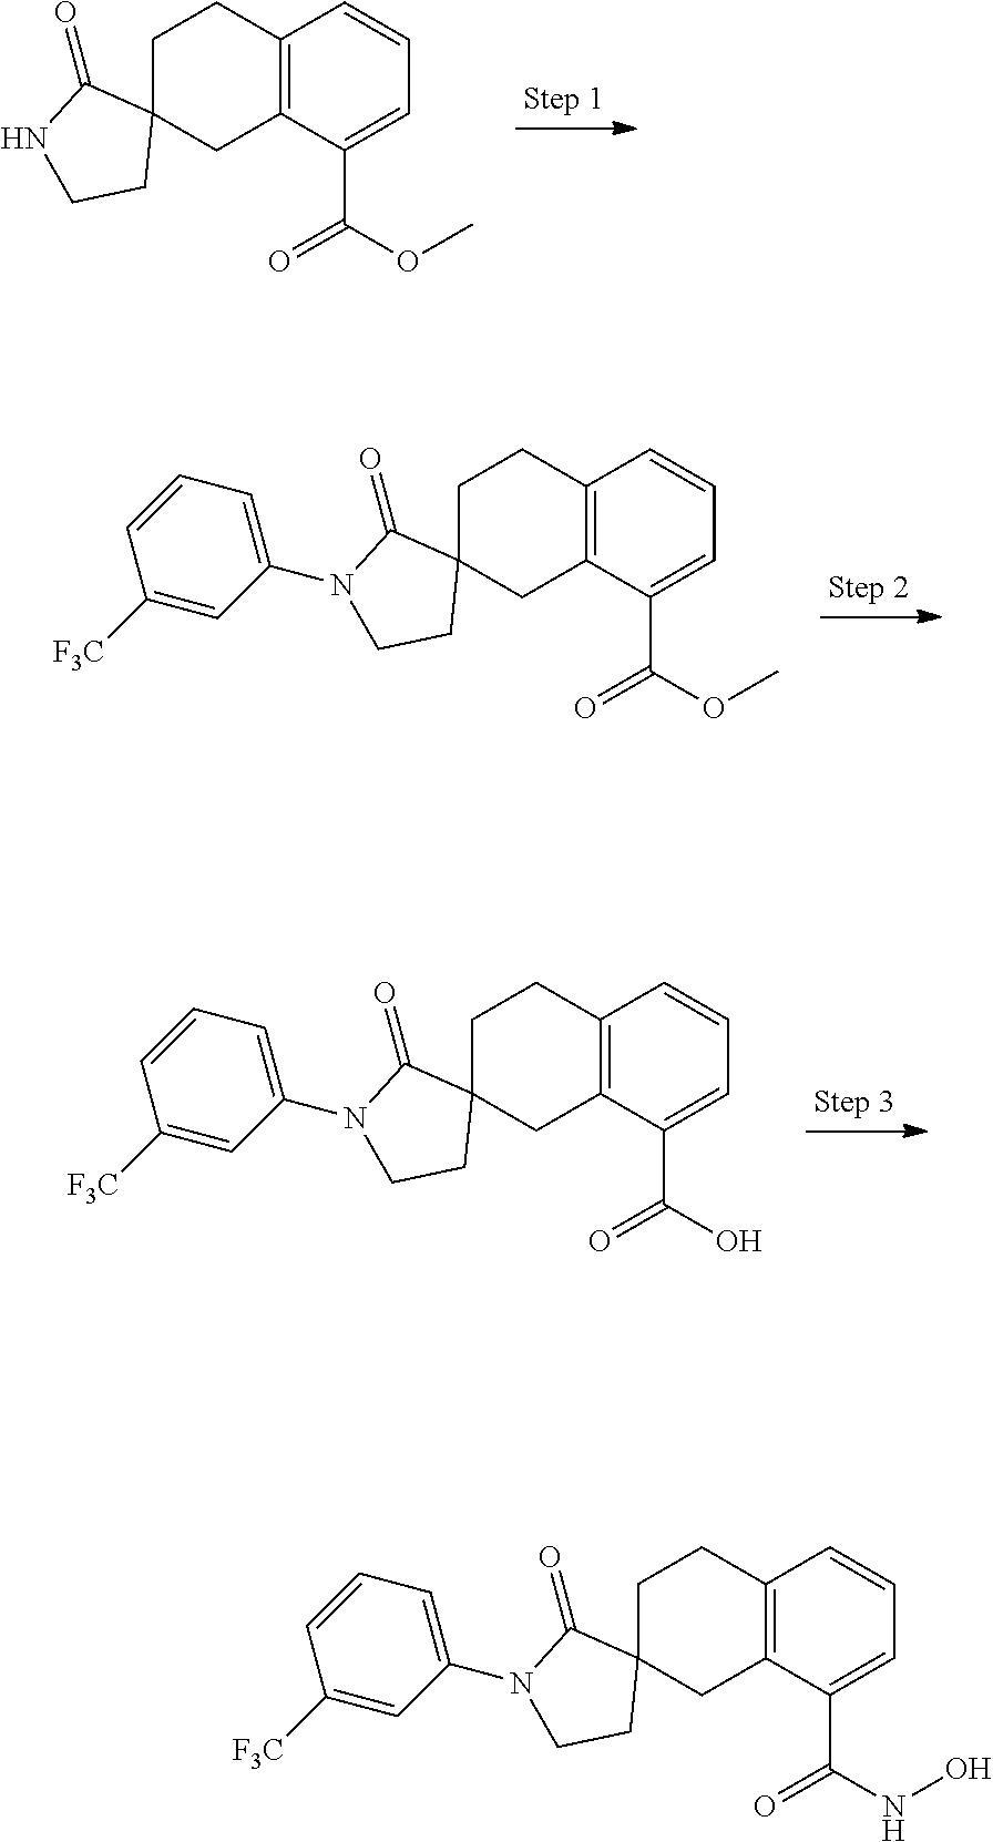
C12=C(C(C(OC)=O)=CC=C1)CC1(CC2)C(=O)NCC1.C12=C(C(C(OC)=O)=CC=C1)CC1(CC2)C(=O)N(C2=CC=CC([F3C])=C2)CC1.C12=C(C(C(NO)=O)=CC=C1)CC1(CC2)C(=O)N(C2=CC=CC([F3C])=C2)CC1.C12=C(C(C(O)=O)=CC=C1)CC1(CC2)C(=O)N(C2=CC=CC([F3C])=C2)CC1
